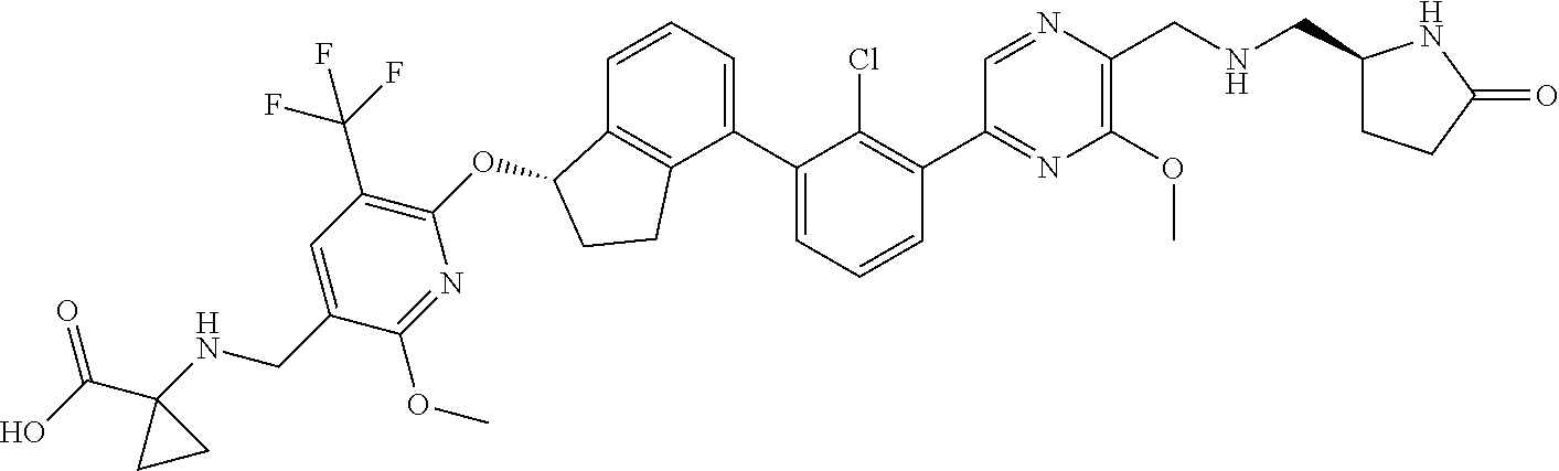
O(C1C2=C(C(C3=CC=CC(C4=NC(OC)=C(CNCC5CCC(=O)N5)N=C4)=C3Cl)=CC=C2)CC1)C1=C(C(F)(F)F)C=C(CNC2(C(O)=O)CC2)C(OC)=N1
